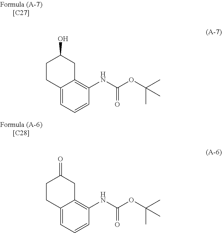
C12=CC=CC(NC(OC(C)(C)C)=O)=C1CC(O)CC2.C12=CC=CC(NC(OC(C)(C)C)=O)=C1CC(=O)CC2
